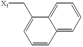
C1=CC2=CC=CC=C2C(C[X1])=C1
